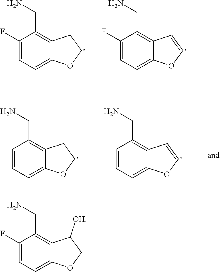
C1(F)=CC=C2C(=C1CN)C([OH])CO2.C1(F)=CC=C2C(=C1CN)CCO2.C1(F)=CC=C2C(=C1CN)C=CO2.C1=CC=C2C(=C1CN)CCO2.C1=CC=C2C(=C1CN)C=CO2
